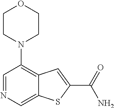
C1=NC=C2C(=C1N1CCOCC1)C=C(C(N)=O)S2
